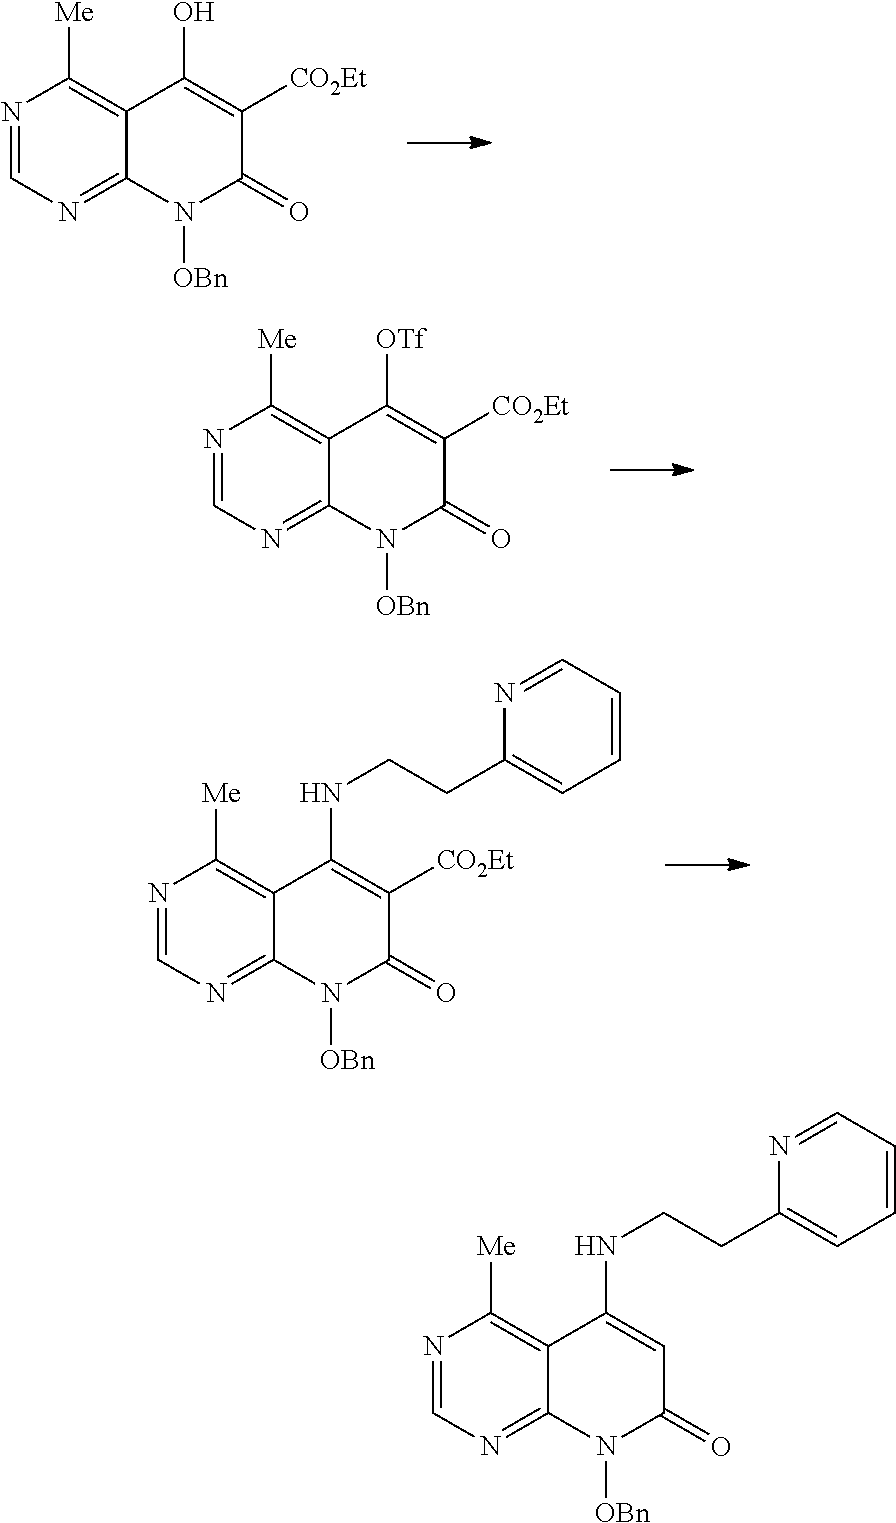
N1=CN=C2C(=C1[Me])C(O)=C([CO2Et])C(=O)N2[OBn].N1=CN=C2C(=C1[Me])C([OTf])=C([CO2Et])C(=O)N2[OBn].N1=CN=C2C(=C1[Me])C(NCCC1=CC=CC=N1)=C([CO2Et])C(=O)N2[OBn].N1=CN=C2C(=C1[Me])C(NCCC1=CC=CC=N1)=CC(=O)N2[OBn]
